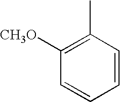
C1=CC(C)=C([CH3O])C=C1
